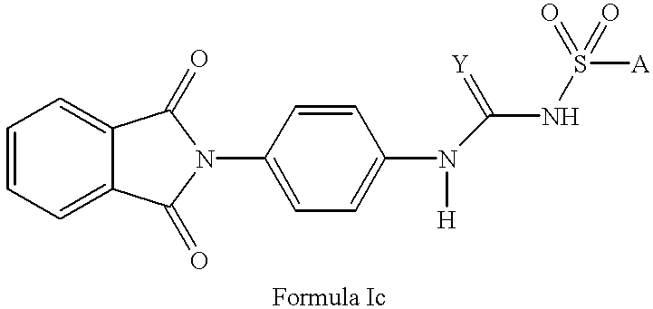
C1=CC=C2C(=C1)C(=O)N(C1=CC=C(N([H])C(NS(=O)([A])=O)=[Y])C=C1)C2=O
